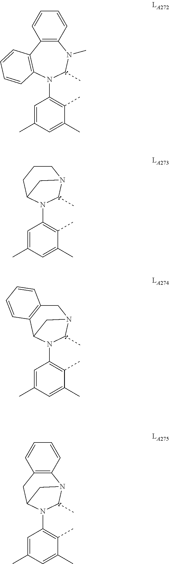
C1=C(C)C=C(C)C(C)=C1N1C(C)N(C)C2=C(C3=C1C=CC=C3)C=CC=C2.C1=C(C)C=C(C)C(C)=C1N1C(C)N2CCCC1C2.C1=C(C)C=C(C)C(C)=C1N1C(C)N2CC3=C(C1C2)C=CC=C3.C1=C(C)C=C(C)C(C)=C1N1C(C)N2C3=C(CC1C2)C=CC=C3
